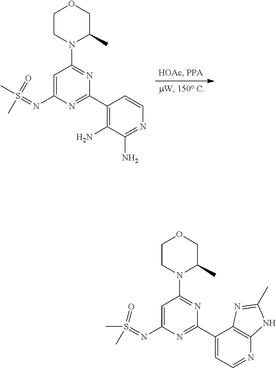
S(=NC1=CC(N2C(C)COCC2)=NC(C2=C(N)C(N)=NC=C2)=N1)(C)(=O)C.S(=NC1=CC(N2C(C)COCC2)=NC(C2=CC=NC3=C2N=C(C)N3)=N1)(C)(=O)C
